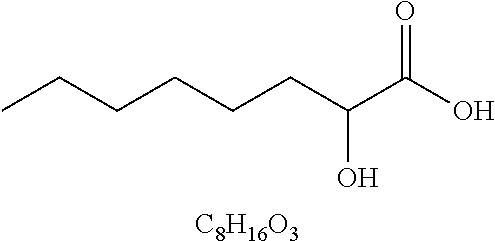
CCCCCCC(C(O)=O)O.[C8H16O3]
